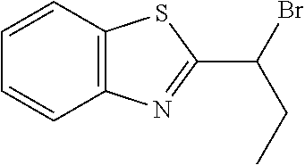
C12=C(C=CC=C1)SC(C(Br)CC)=N2
